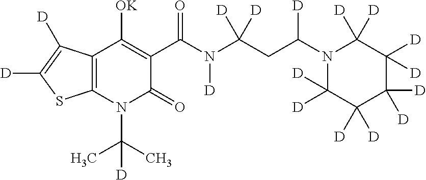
C12=C(N(C(C)(C)[D])C(=O)C(C(N(C(CC(N3C([D])([D])C([D])([D])C([D])([D])C([D])([D])C3([D])[D])[D])([D])[D])[D])=O)=C1[OK])SC([D])=C2[D]
